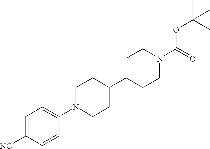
C1=C([NC])C=CC(N2CCC(C3CCN(C(=O)OC(C)(C)C)CC3)CC2)=C1
